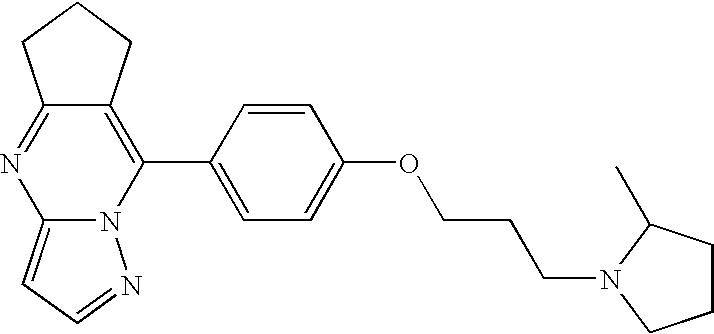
C12=NC3=CC=NN3C(C3=CC=C(OCCCN4CCCC4C)C=C3)=C1CCC2
